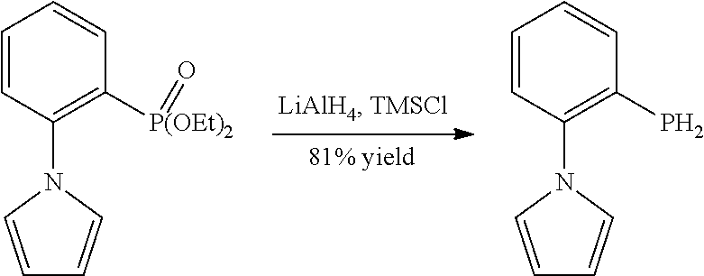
C1=CC(N2C=CC=C2)=C([P(OEt)2]=O)C=C1.C1=CC(N2C=CC=C2)=C(P)C=C1
